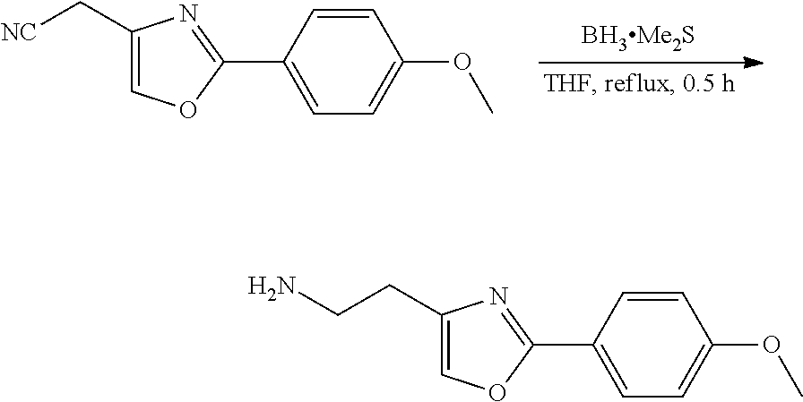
C1(C2=NC(C[NC])=CO2)=CC=C(OC)C=C1.C1(C2=NC(CCN)=CO2)=CC=C(OC)C=C1
